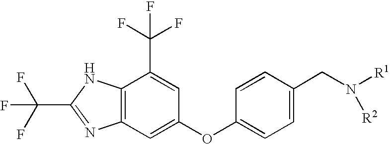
C12=C(C=C(OC3=CC=C(CN([R1])[R2])C=C3)C=C1C(F)(F)F)N=C(C(F)(F)F)N2
